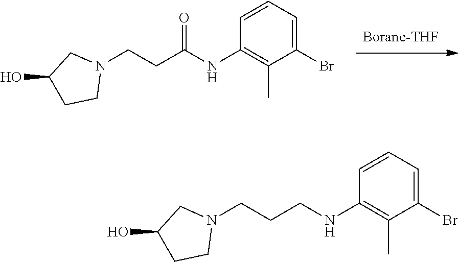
C1(NC(CCN2CC(O)CC2)=O)=C(C)C(Br)=CC=C1.C1(NCCCN2CC(O)CC2)=C(C)C(Br)=CC=C1
